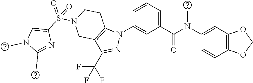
C1(N(C(C2=CC=CC(N3C4=C(C(C(F)(F)F)=N3)CN(S(C3=CN(C)C(C)=N3)(=O)=O)CC4)=C2)=O)C)=CC2=C(C=C1)OCO2
